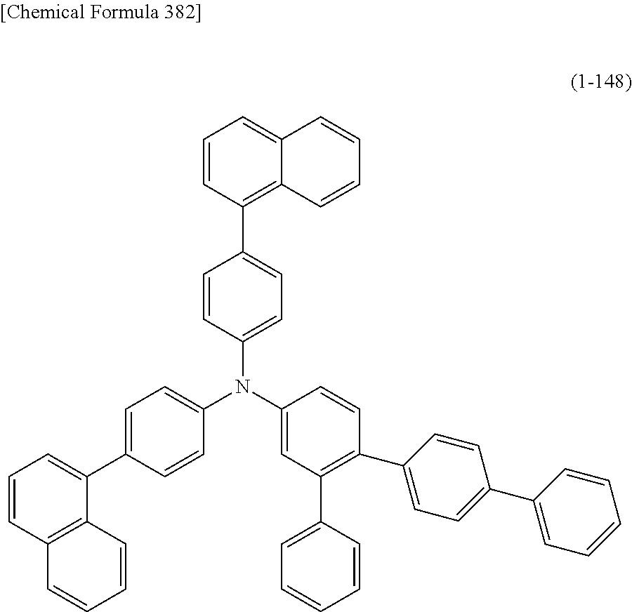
C1=CC(N(C2=CC=C(C3=CC=CC4=C3C=CC=C4)C=C2)C2=CC=C(C3=C4C(=CC=C3)C=CC=C4)C=C2)=CC(C2=CC=CC=C2)=C1C1=CC=C(C2=CC=CC=C2)C=C1
